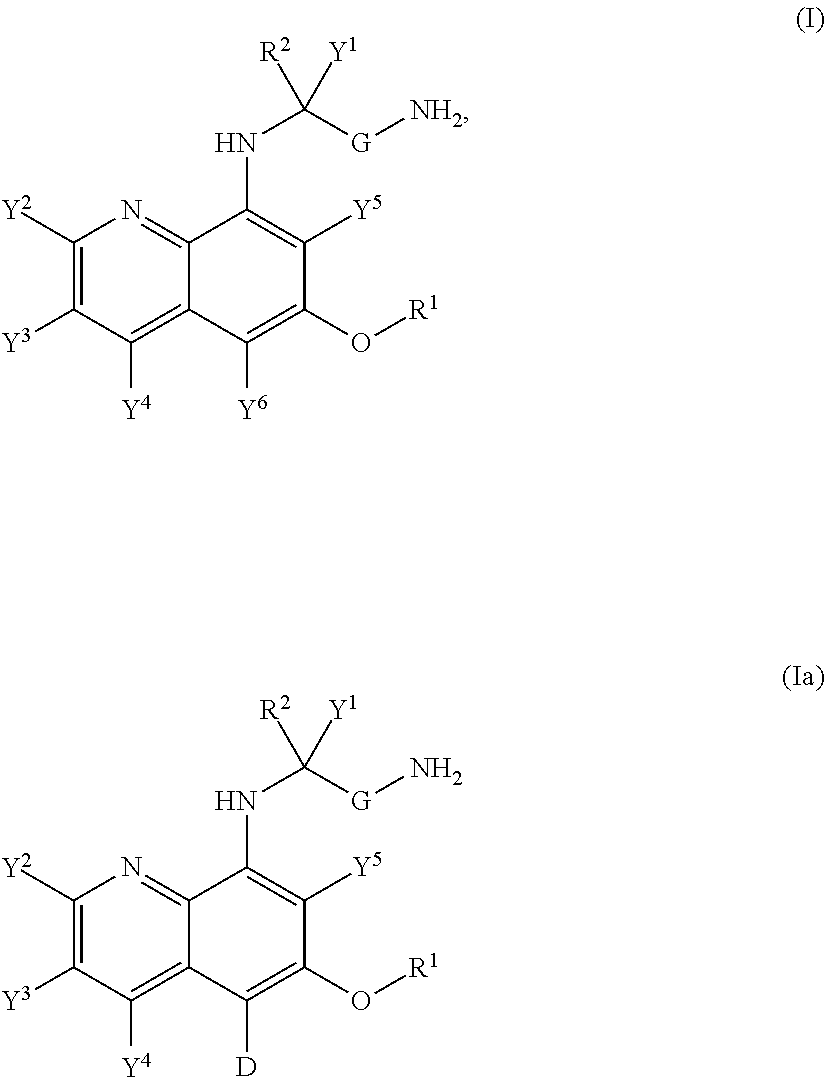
C1([Y2])=C([Y3])C([Y4])=C2C(=N1)C(NC([G]N)([R2])[Y1])=C([Y5])C(O[R1])=C2[D].C1([Y2])=C([Y3])C([Y4])=C2C(=N1)C(NC([G][NH2])([R2])[Y1])=C([Y5])C(O[R1])=C2[Y6]
